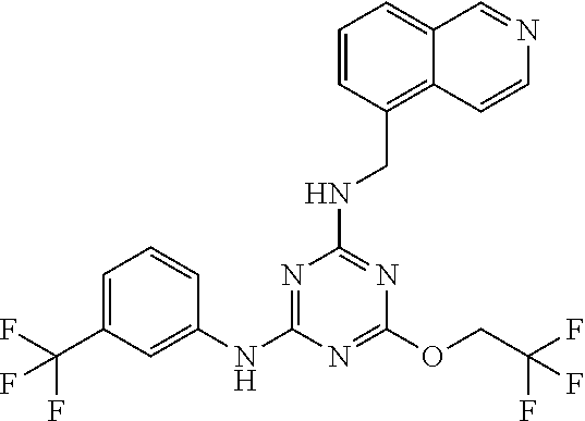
N1=C(NC2=CC(C(F)(F)F)=CC=C2)N=C(OCC(F)(F)F)N=C1NCC1=C2C(=CC=C1)C=NC=C2
